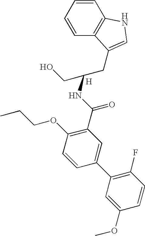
C1=CC=CC2=C1NC=C2CC(CO)NC(C1=C(OCCC)C=CC(C2=C(F)C=CC(OC)=C2)=C1)=O.[H]
